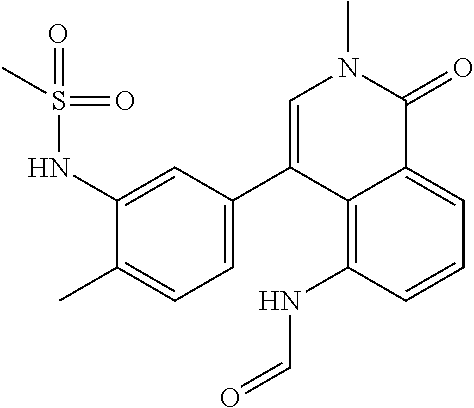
C1(C)=CC=C(C2=CN(C)C(=O)C3=CC=CC(NC=O)=C23)C=C1NS(=O)(=O)C
